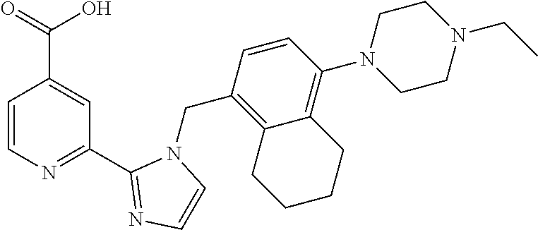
C1=CN=C(C2=NC=CN2CC2=C3C(=C(N4CCN(CC)CC4)C=C2)CCCC3)C=C1C(=O)O
